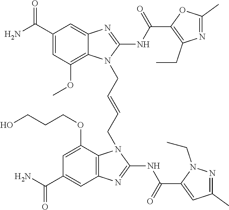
NC(C1=CC(OC)=C2C(=C1)N=C(NC(=O)C1=C(CC)N=C(C)O1)N2CC=CCN1C2=C(C=C(C(N)=O)C=C2OCCCO)N=C1NC(=O)C1=CC(C)=NN1CC)=O
